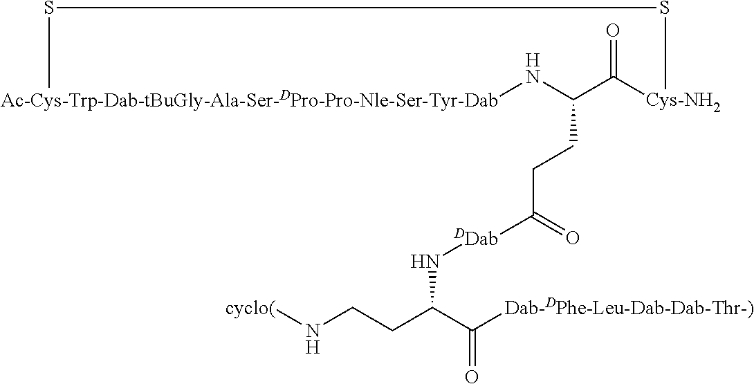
[Ac-Cys-Trp-Dab-tBuGly-Ala-Ser-DPro-Pro-Nle-Ser-Tyr-Dab]1NC(CCC([DDab]NC(CCN[cyclo(])C([Dab-DPhe-Leu-Dab-Dab-Thr-)])=O)=O)C(=O)[Cys-NH2]SS1
